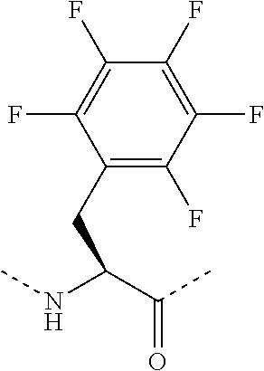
C1(F)=C(F)C(CC(NC)C(C)=O)=C(F)C(F)=C1F
